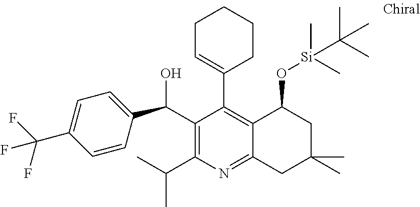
C1(C(C)C)=C(C(C2=CC=C(C(F)(F)F)C=C2)O)C(C2=CCCCC2)=C2C(=N1)CC(C)(C)CC2O[Si](C)(C)C(C)(C)C
